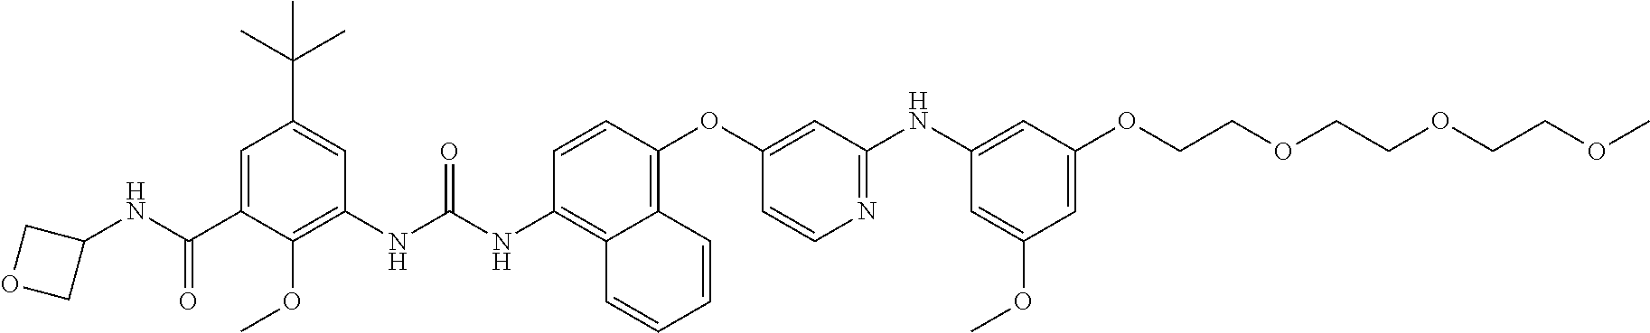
N(C(C1=CC(C(C)(C)C)=CC(NC(=O)NC2=C3C(=C(OC4=CC(NC5=CC(OCCOCCOCCOC)=CC(OC)=C5)=NC=C4)C=C2)C=CC=C3)=C1OC)=O)C1COC1
